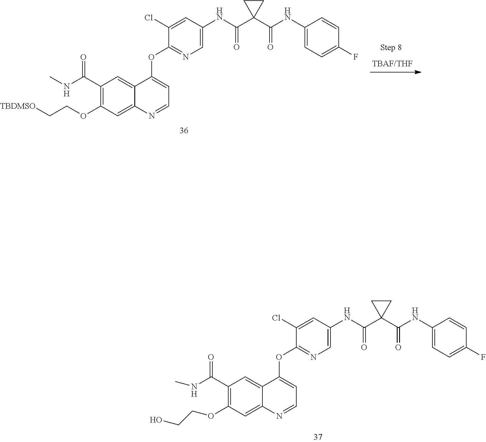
C1(OC2=CC=NC3=CC(OCCO)=C(C(NC)=O)C=C23)=NC=C(NC(C2(C(=O)NC3=CC=C(F)C=C3)CC2)=O)C=C1Cl.C1(OC2=CC=NC3=CC(OCC[TBDMSO])=C(C(NC)=O)C=C23)=NC=C(NC(C2(C(=O)NC3=CC=C(F)C=C3)CC2)=O)C=C1Cl
